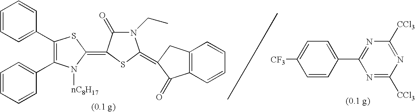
N1=C([CCl3])N=C([CCl3])N=C1C1=CC=C([CF3])C=C1.C1(C2=C(C3=CC=CC=C3)N([nC8H17])C(=C3C(=O)N(CC)C(=C4CC5=C(C=CC=C5)C4=O)S3)S2)=CC=CC=C1
